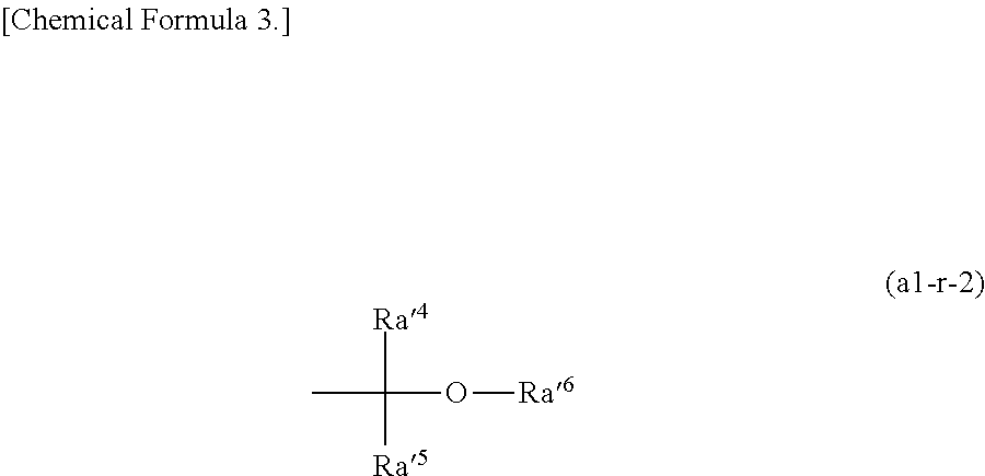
CC([Ra4])(O[Ra6])[Ra5]
